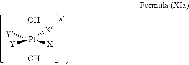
[Pt](O)(O)([X])([X])([Y])[Y]
